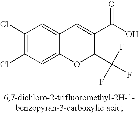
ClC1=C(Cl)C=C2C(=C1)OC(C(F)(F)F)C(C(O)=O)=C2
